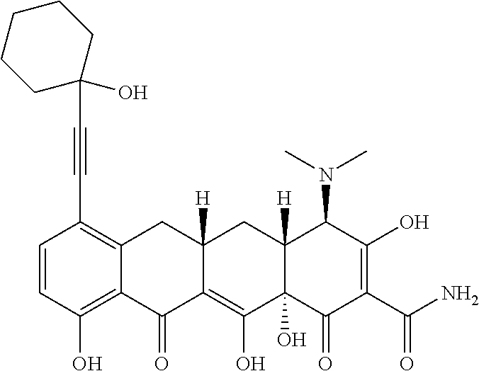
C1=CC(O)=C2C(=C1C#CC1(O)CCCCC1)CC1([H])C(=C(O)C3(O)C([H])(C1)C(N(C)C)C(O)=C(C(N)=O)C3=O)C2=O
